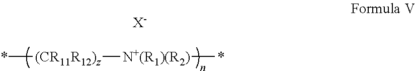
*[(CR11R12)z][N+(R1)(R2)]*.[X-]
